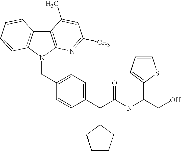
C12=C(N(CC3=CC=C(C(C(NC(CO)C4=CC=CS4)=O)C4CCCC4)C=C3)C3=C1C=CC=C3)N=C(C)C=C2C
